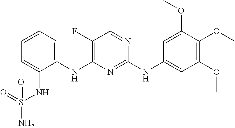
C1=CC=C(NC2=C(F)C=NC(NC3=CC(OC)=C(OC)C(OC)=C3)=N2)C(NS(N)(=O)=O)=C1
